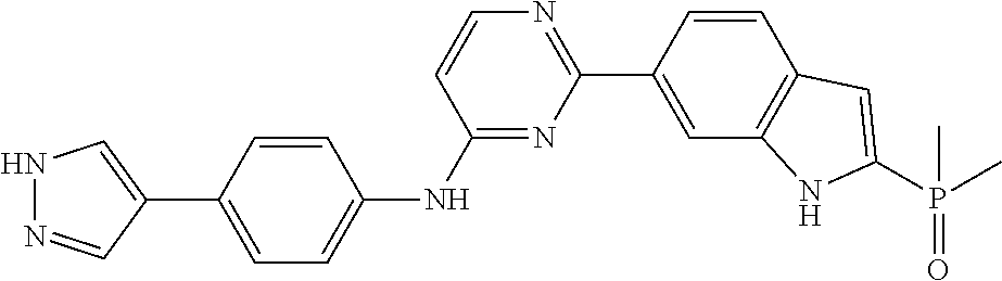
N1=C(NC2=CC=C(C3=CNN=C3)C=C2)C=CN=C1C1=CC2=C(C=C1)C=C(P(C)(=O)C)N2
